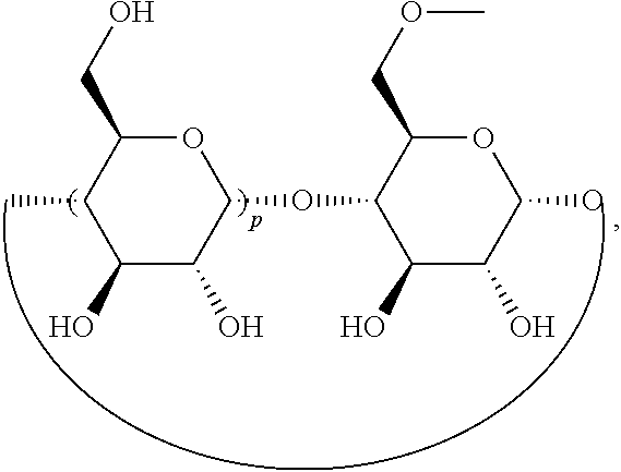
O1C(CO)C(C)C(O)C(O)C1OC1C(O)C(O)C(O)OC1COC
